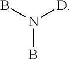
N(B)(B)[D]
